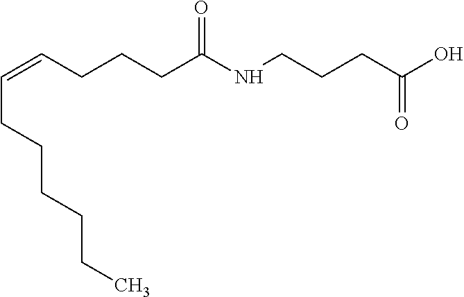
C(=CCCCC(NCCCC(=O)O)=O)CCCCCC
